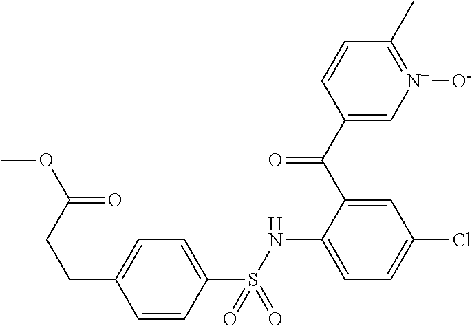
C1(C(C2=CC(Cl)=CC=C2NS(C2=CC=C(CCC(OC)=O)C=C2)(=O)=O)=O)=C[N+]([O-])=C(C)C=C1
